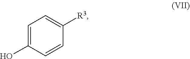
C1(O)=CC=C([R3])C=C1
